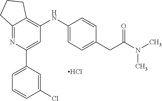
C12=NC(C3=CC=CC(Cl)=C3)=CC(NC3=CC=C(CC(N(C)C)=O)C=C3)=C1CCC2.Cl
